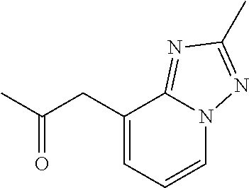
C1(CC(C)=O)=CC=CN2C1=NC(C)=N2
